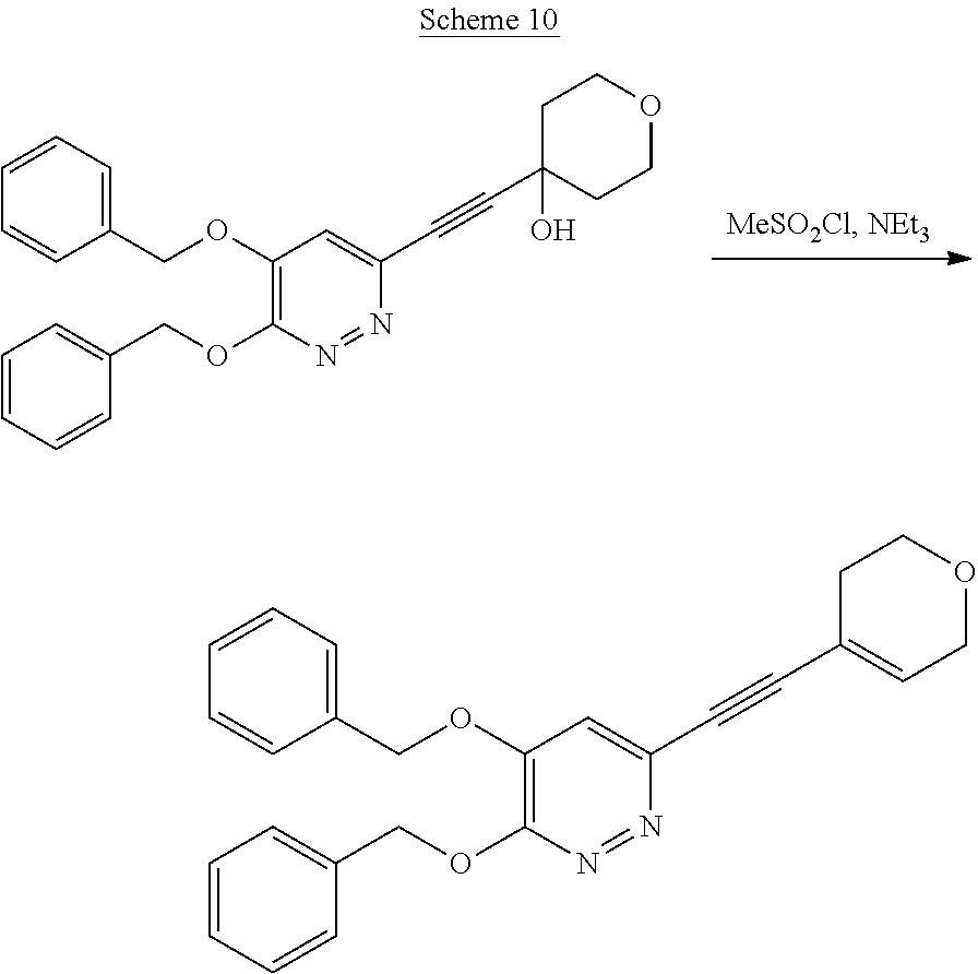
C1(OCC2=CC=CC=C2)=C(OCC2=CC=CC=C2)N=NC(C#CC2(O)CCOCC2)=C1.C1(OCC2=CC=CC=C2)=C(OCC2=CC=CC=C2)N=NC(C#CC2=CCOCC2)=C1
